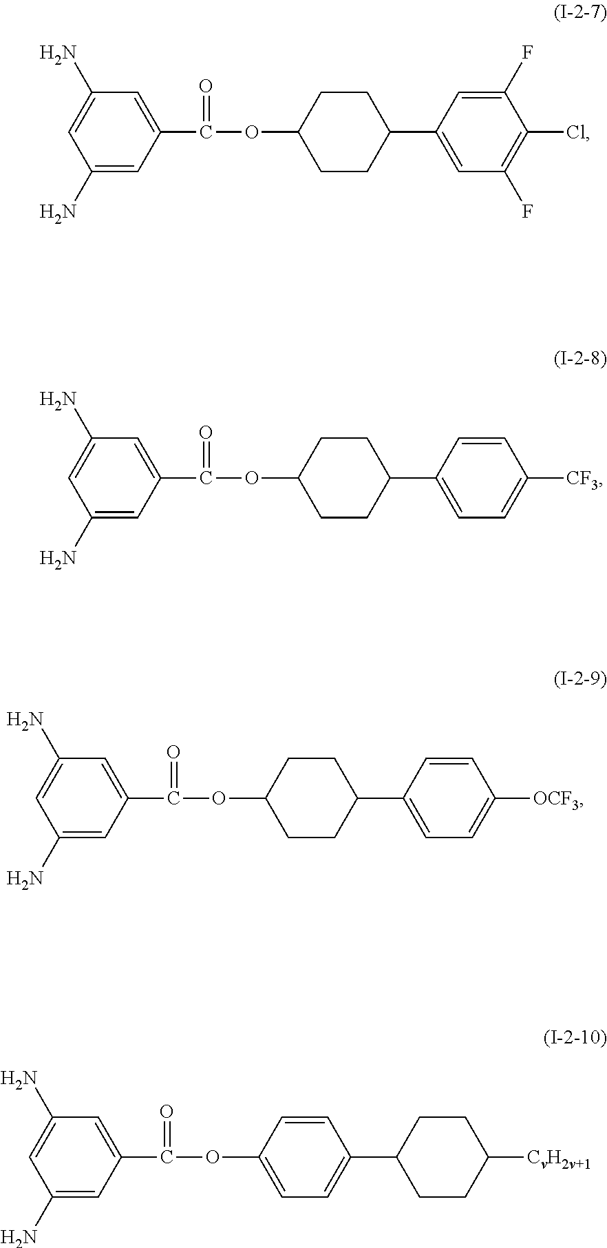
C1(N)=CC(C(=O)OC2CCC(C3=CC=C([CF3])C=C3)CC2)=CC(N)=C1.C1(N)=CC(C(=O)OC2CCC(C3=CC=C([OCF3])C=C3)CC2)=CC(N)=C1.C1(N)=CC(C(=O)OC2=CC=C(C3CCC([CvH2v+1])CC3)C=C2)=CC(N)=C1.C1(N)=CC(C(=O)OC2CCC(C3=CC(F)=C(Cl)C(F)=C3)CC2)=CC(N)=C1
